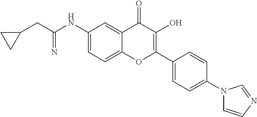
C(NC1=CC=C2C(=C1)C(=O)C(O)=C(C1=CC=C(N3C=CN=C3)C=C1)O2)(CC1CC1)=N
